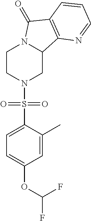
C1CN(S(C2=CC=C(OC(F)F)C=C2C)(=O)=O)CC2N1C(=O)C1=C2N=CC=C1
